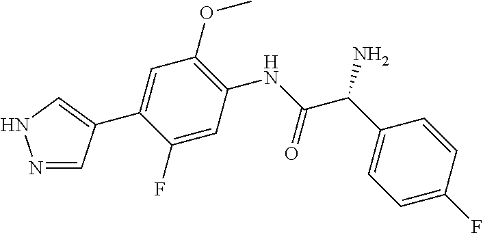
N1=CC(C2=CC(OC)=C(NC(C(C3=CC=C(F)C=C3)N)=O)C=C2F)=CN1
